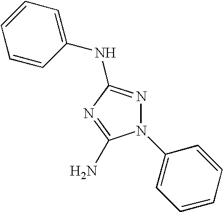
N1(C2=CC=CC=C2)N=C(NC2=CC=CC=C2)N=C1N
